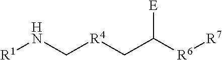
[R1]NC[R4]CC([R6][R7])[E]
